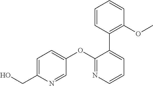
C1=C(CO)N=CC(OC2=NC=CC=C2C2=C(OC)C=CC=C2)=C1
